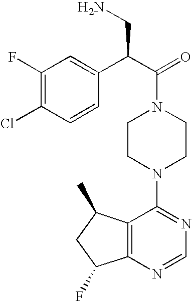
C1(C(C(=O)N2CCN(C3=NC=NC4=C3C(C)CC4F)CC2)CN)=CC(F)=C(Cl)C=C1
